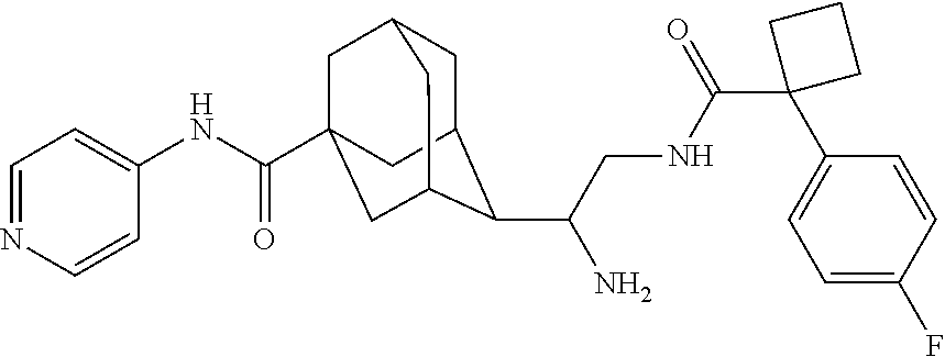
C1C2C(C(CNC(C3(C4=CC=C(F)C=C4)CCC3)=O)N)C3CC(C(NC4=CC=NC=C4)=O)(CC1C3)C2
